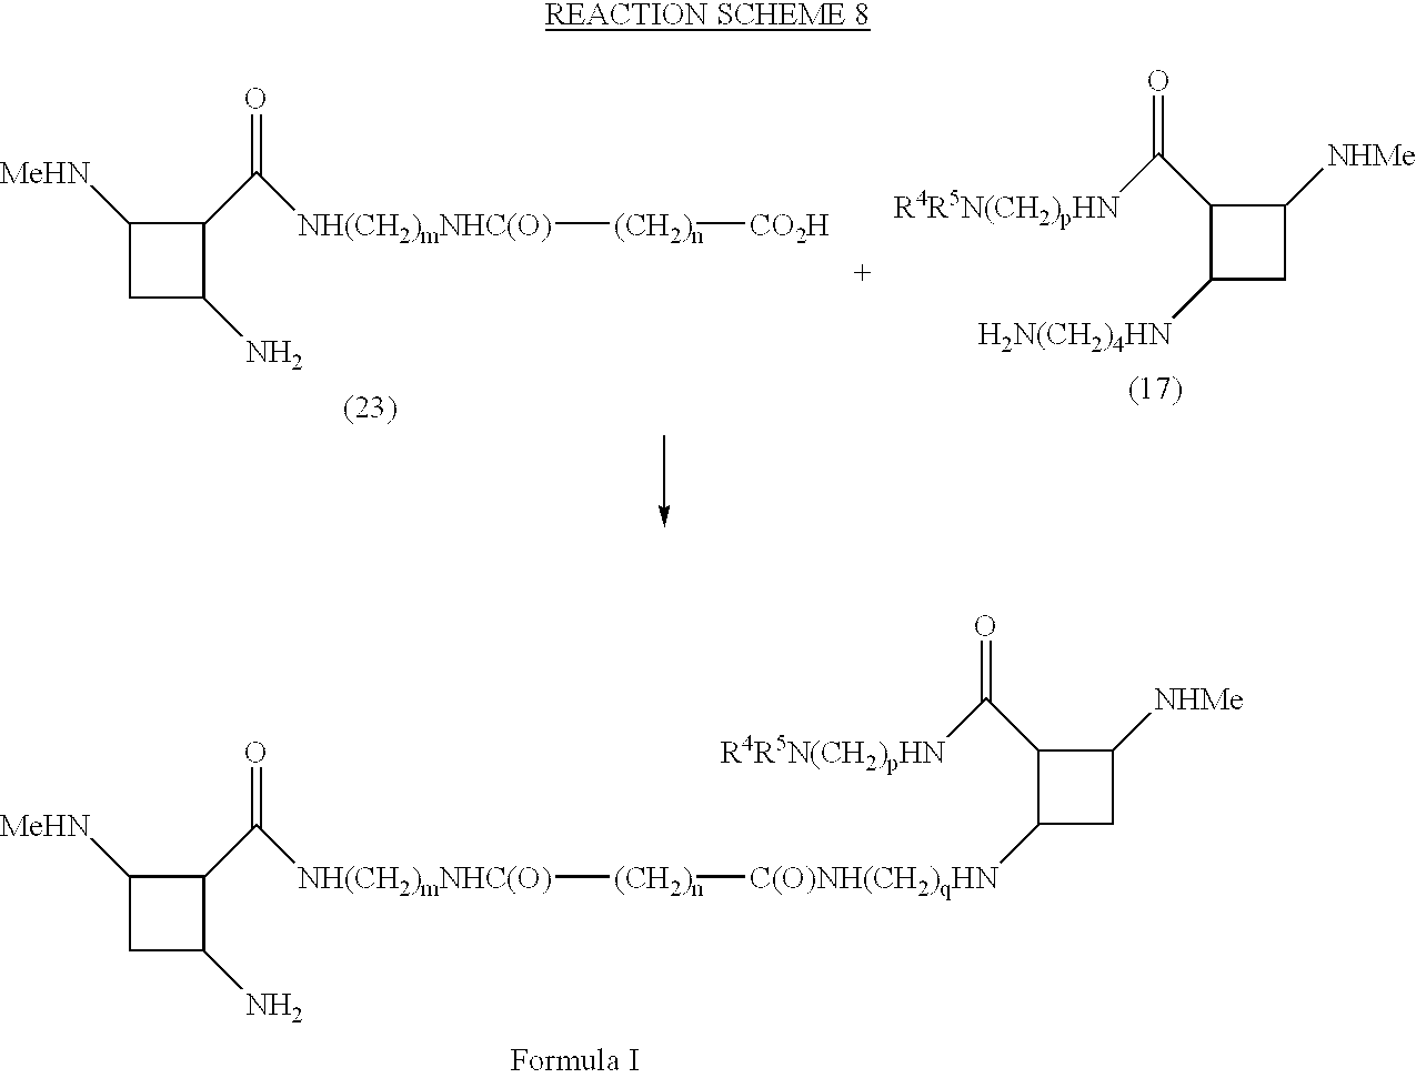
C1([MeHN])CC(N)C1C(=O)[NH(CH2)mNHC(O)][(CH2)n][CO2H].C1([NHMe])CC([H2N(CH2)4HN])C1C([R4R5N(CH2)pHN])=O.C1([MeHN])CC(N)C1C(=O)[NH(CH2)mNHC(O)][(CH2)n][C(O)NH(CH2)qHN]C1CC([NHMe])C1C(=O)[R4R5N(CH2)pHN]
